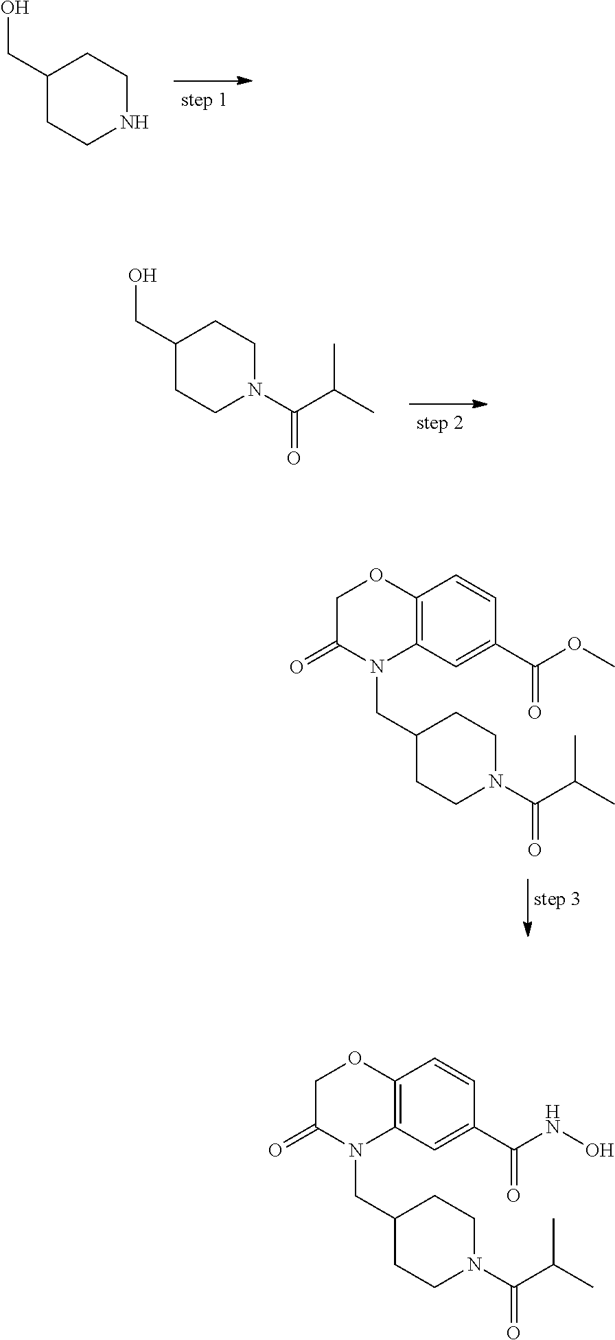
C1(CO)CCNCC1.C1(CO)CCN(C(C(C)C)=O)CC1.C1(CN2C3=C(OCC2=O)C=CC(C(OC)=O)=C3)CCN(C(C(C)C)=O)CC1.C1(CN2C3=C(OCC2=O)C=CC(C(NO)=O)=C3)CCN(C(C(C)C)=O)CC1
